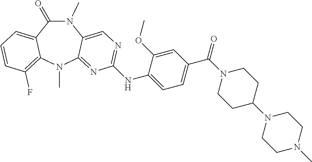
N1(C)C(=O)C2=CC=CC(F)=C2N(C)C2=NC(NC3=CC=C(C(=O)N4CCC(N5CCN(C)CC5)CC4)C=C3OC)=NC=C12
